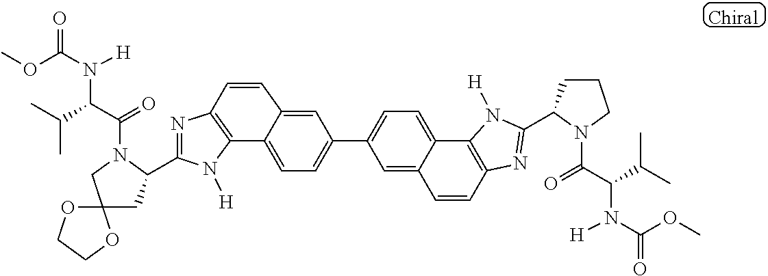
C12=C(N=C(C3CC4(CN3C(=O)C(C(C)C)N([H])C(OC)=O)OCCO4)N1[H])C=CC1=CC(C3=CC=C4C5=C(N=C(C6CCCN6C(=O)C(C(C)C)N([H])C(OC)=O)N5[H])C=CC4=C3)=CC=C21
